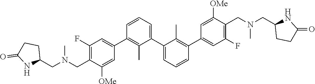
C1(C2=CC(F)=C(CN(CC3CCC(=O)N3)C)C([OMe])=C2)=C(C)C(C2=CC=CC(C3=CC(F)=C(CN(CC4CCC(=O)N4)C)C([OMe])=C3)=C2C)=CC=C1
